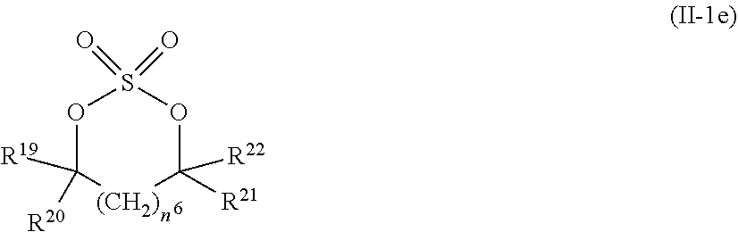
O1C([R20])([R19])[(CH2)]C([R22])([R21])OS1(=O)=O
